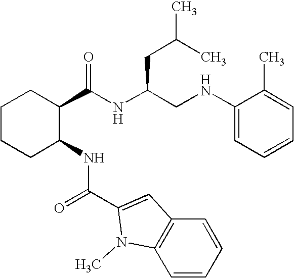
C1CCC(NC(=O)C2=CC3=C(C=CC=C3)N2C)C(C(NC(CNC2=CC=CC=C2C)CC(C)C)=O)C1
